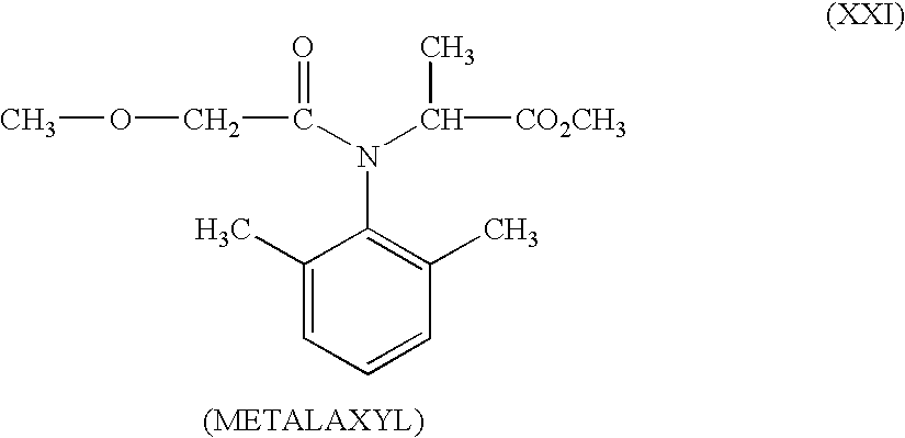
C1(C)=CC=CC(C)=C1N(C(COC)=O)C([CO2CH3])C
